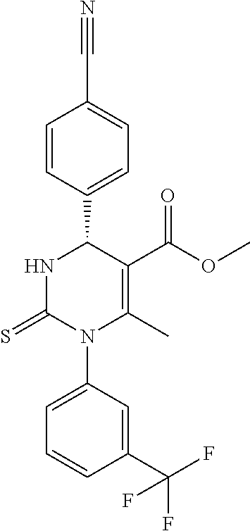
C1=CC(C2NC(=S)N(C3=CC=CC(C(F)(F)F)=C3)C(C)=C2C(OC)=O)=CC=C1C#N
